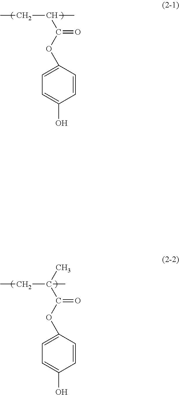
C(C)C(C)C(OC1=CC=C(O)C=C1)=O.C(C)C(C)(C(OC1=CC=C(O)C=C1)=O)C
